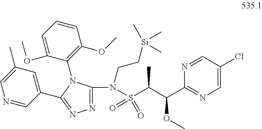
C1=C(Cl)C=NC(C(C(S(N(CC[Si](C)(C)C)C2=NN=C(C3=CC(C)=CN=C3)N2C2=C(OC)C=CC=C2OC)(=O)=O)C)OC)=N1
